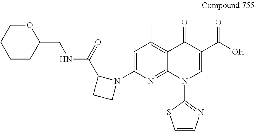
C1=C(N2C(C(NCC3OCCCC3)=O)CC2)N=C2C(=C1C)C(=O)C(C(O)=O)=CN2C1=NC=CS1
